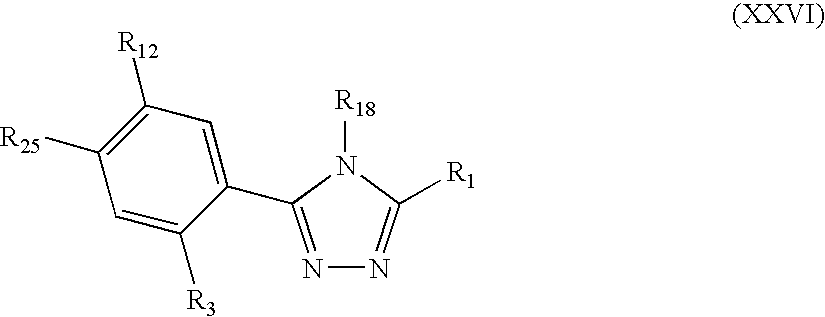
N1=C(C2=CC([R12])=C([R25])C=C2[R3])N([R18])C([R1])=N1
